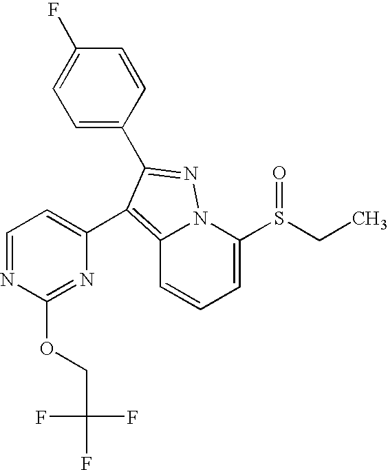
C12=C(C3=CC=NC(OCC(F)(F)F)=N3)C(C3=CC=C(F)C=C3)=NN1C(S(CC)=O)=CC=C2
